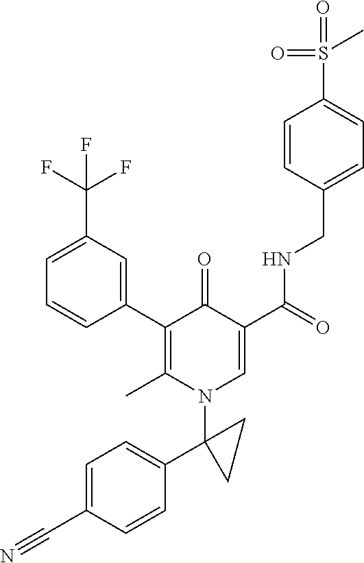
C1(C2=C(C)N(C3(C4=CC=C(C#N)C=C4)CC3)C=C(C(=O)NCC3=CC=C(S(=O)(=O)C)C=C3)C2=O)=CC(C(F)(F)F)=CC=C1
